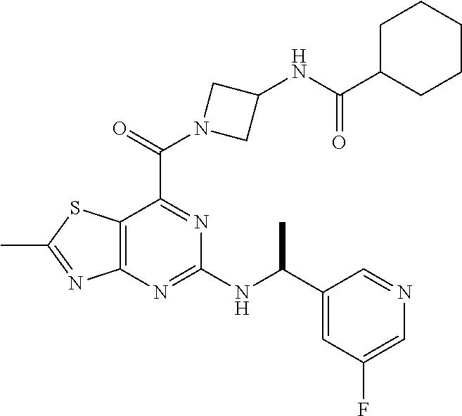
C12=C(N=C(NC(C3=CC(F)=CN=C3)C)N=C1C(=O)N1CC(NC(C3CCCCC3)=O)C1)N=C(C)S2
